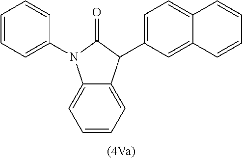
C1=CC=C2C(=C1)N(C1=CC=CC=C1)C(=O)C2C1=CC=C2C(=C1)C=CC=C2
